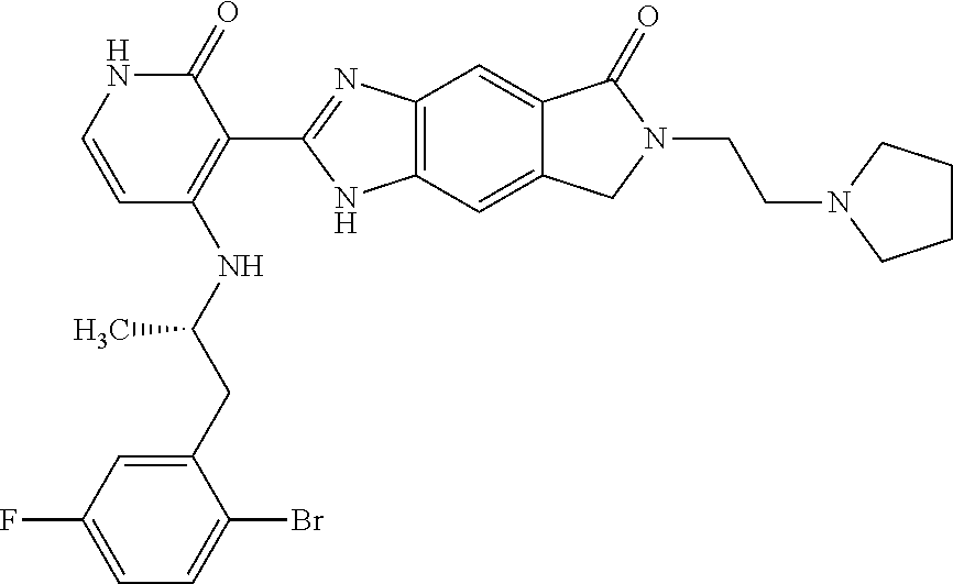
C1=C(CC(NC2=C(C3=NC4=C(N3)C=C3C(=C4)C(=O)N(CCN4CCCC4)C3)C(=O)NC=C2)C)C(Br)=CC=C1F
